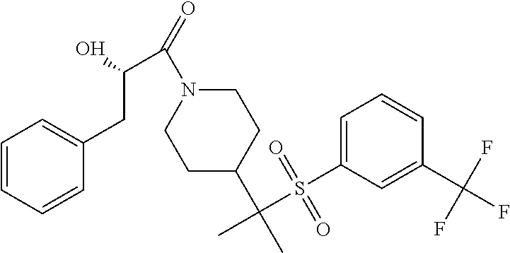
C1CC(C(C)(S(C2=CC=CC(C(F)(F)F)=C2)(=O)=O)C)CCN1C(=O)C(CC1=CC=CC=C1)O
